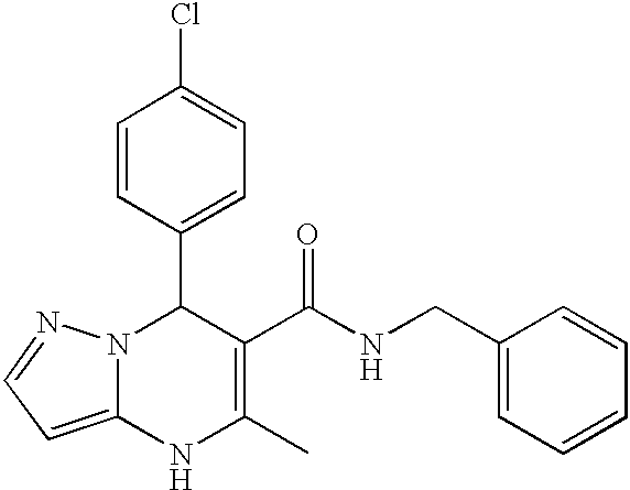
C1=CC(C2N3C(=CC=N3)NC(C)=C2C(NCC2=CC=CC=C2)=O)=CC=C1Cl
